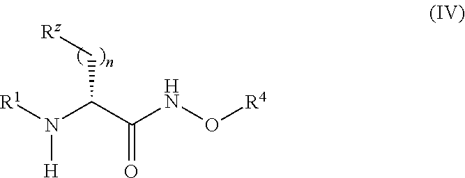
[Rz]CC(C(NO[R4])=O)N([H])[R1]
